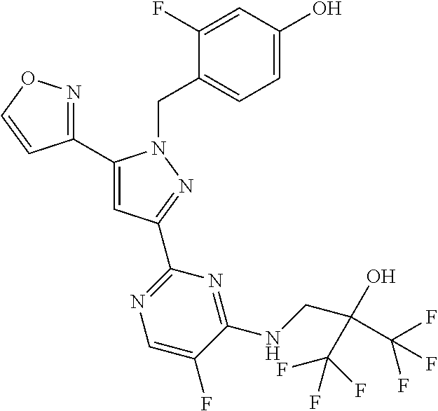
C1(C2=CC(C3=NC=C(F)C(NCC(C(F)(F)F)(O)C(F)(F)F)=N3)=NN2CC2=CC=C(O)C=C2F)=NOC=C1
